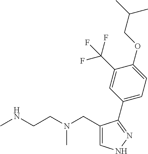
C1(CN(CCNC)C)=CNN=C1C1=CC=C(OCC(C)C)C(C(F)(F)F)=C1
